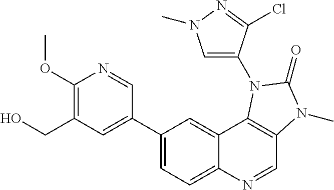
C1(OC)=C(CO)C=C(C2=CC=C3C(=C2)C2=C(C=N3)N(C)C(=O)N2C2=CN(C)N=C2Cl)C=N1
